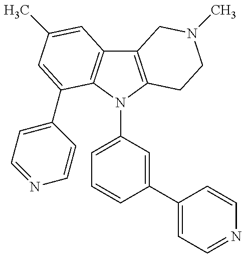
C12=C(N(C3=CC=CC(C4=CC=NC=C4)=C3)C3=C1C=C(C)C=C3C1=CC=NC=C1)CCN(C)C2
